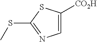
C1=C([CO2H])SC(SC)=N1
